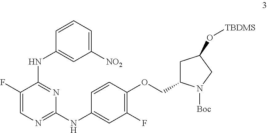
C1(F)=CN=C(NC2=CC(F)=C(OCC3CC(O[TBDMS])CN3[Boc])C=C2)N=C1NC1=CC([NO2])=CC=C1
